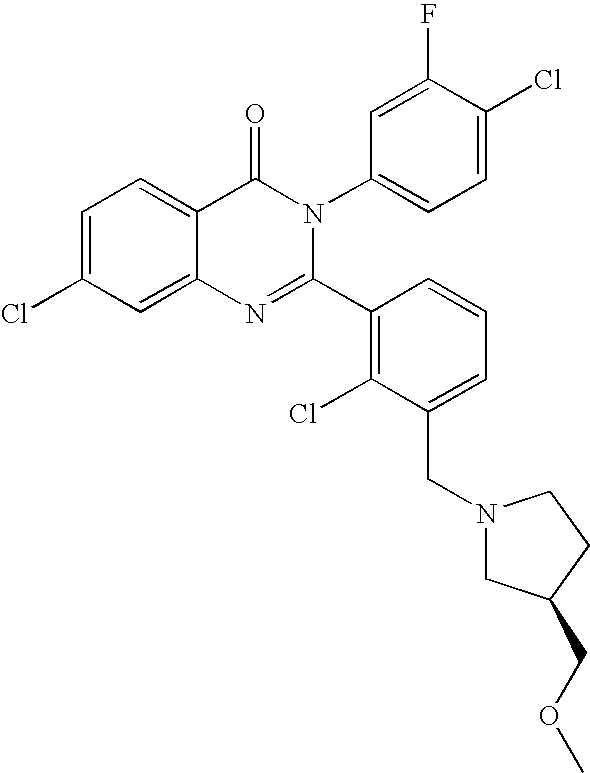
C1=C(Cl)C=C2C(=C1)C(=O)N(C1=CC=C(Cl)C(F)=C1)C(C1=C(Cl)C(CN3CC(COC)CC3)=CC=C1)=N2
